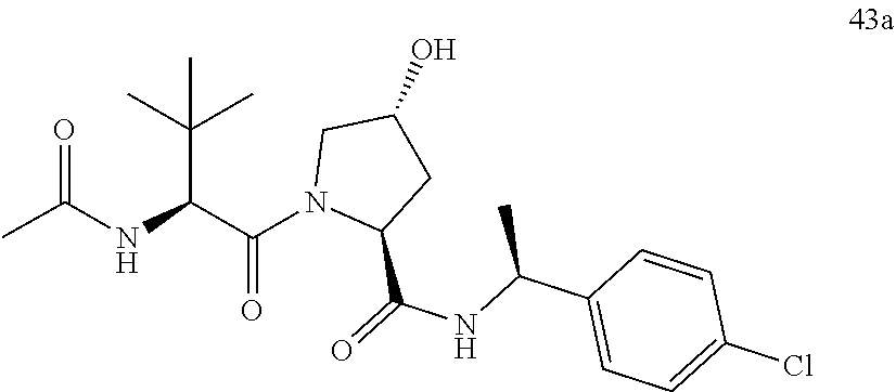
C(NC(C1=CC=C(Cl)C=C1)C)(=O)C1N(C(C(NC(=O)C)C(C)(C)C)=O)CC(O)C1
